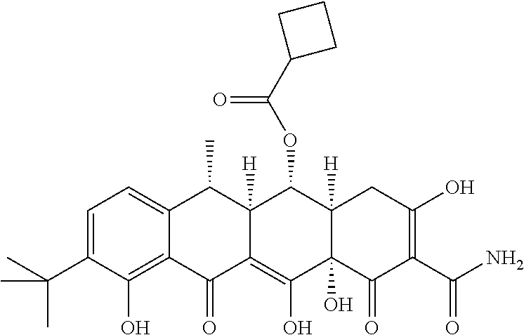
C1=C(C(C)(C)C)C(O)=C2C(=C1)C(C)C1([H])C(=C(O)C3(O)C([H])(C1OC(C1CCC1)=O)CC(O)=C(C(N)=O)C3=O)C2=O
